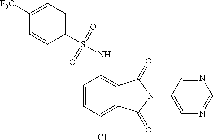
C1([F3C])=CC=C(S(=O)(=O)NC2=C3C(=C(Cl)C=C2)C(=O)N(C2=CN=CN=C2)C3=O)C=C1
